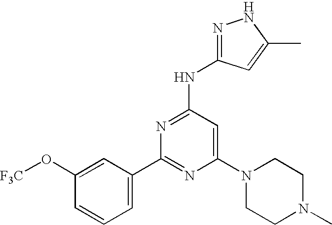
N(C1=NC(C2=CC=CC(O[F3C])=C2)=NC(N2CCN(C)CC2)=C1)C1=NNC(C)=C1
